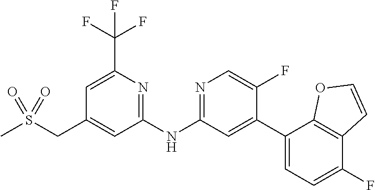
C1(C(F)(F)F)=CC(CS(C)(=O)=O)=CC(NC2=NC=C(F)C(C3=CC=C(F)C4=C3OC=C4)=C2)=N1
